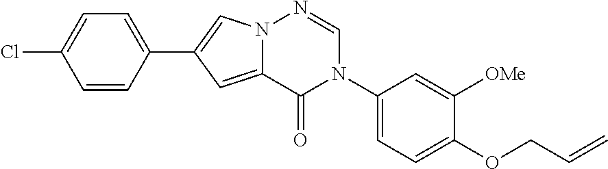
C1=CC(C2=CN3C(=C2)C(=O)N(C2=CC=C(OCC=C)C([OMe])=C2)C=N3)=CC=C1Cl
